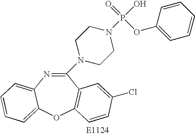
C1(N2CCN(P(O)(=O)OC3=CC=CC=C3)CC2)=NC2=CC=CC=C2OC2=C1C=C(Cl)C=C2
